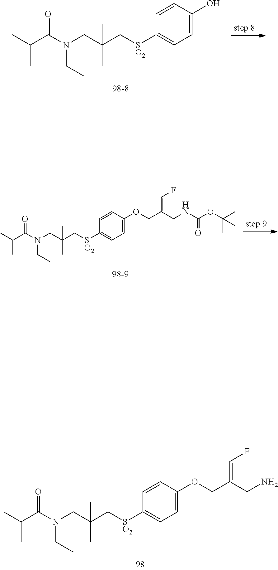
N(C(C(C)C)=O)(CC(C[SO2]C1=CC=C(O)C=C1)(C)C)CC.N(C(C(C)C)=O)(CC(C[SO2]C1=CC=C(OCC(CNC(OC(C)(C)C)=O)=CF)C=C1)(C)C)CC.N(C(C(C)C)=O)(CC(C[SO2]C1=CC=C(OCC(CN)=CF)C=C1)(C)C)CC
